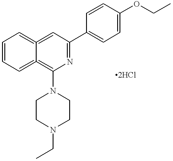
C12=CC(C3=CC=C(OCC)C=C3)=NC(N3CCN(CC)CC3)=C1=CC=CC=2
